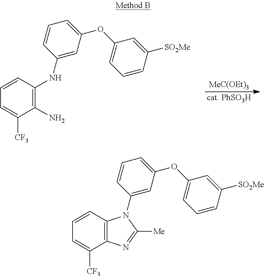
[MeC(OEt)3].[cat. PhSO3H].N(C1=CC(OC2=CC=CC([SO2Me])=C2)=CC=C1)C1=C(N)C([CF3])=CC=C1.C12=C(C=CC=C1[CF3])N(C1=CC(OC3=CC=CC([SO2Me])=C3)=CC=C1)C([Me])=N2
